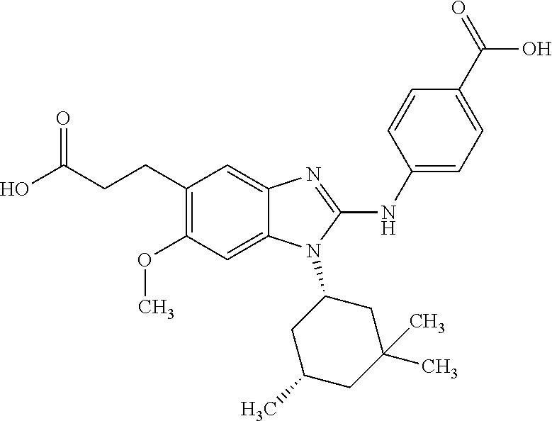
C(CCC1=C(OC)C=C2C(=C1)N=C(NC1=CC=C(C(O)=O)C=C1)N2C1CC(C)CC(C)(C)C1)(O)=O
